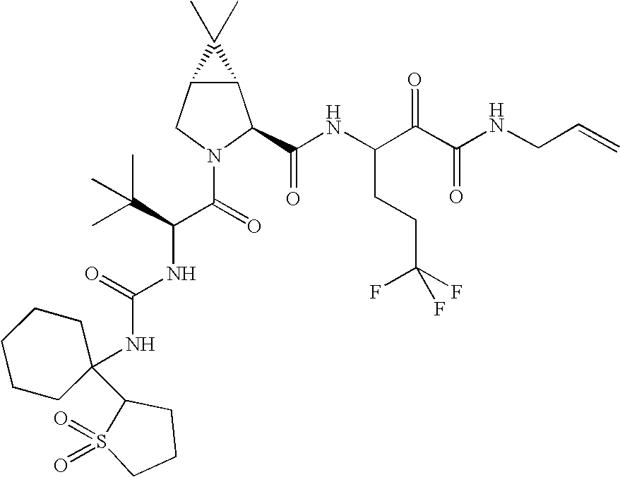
C12C(CN(C(=O)C(NC(NC3(C4S(=O)(=O)CCC4)CCCCC3)=O)C(C)(C)C)C1C(NC(C(C(NCC=C)=O)=O)CCC(F)(F)F)=O)C2(C)C
